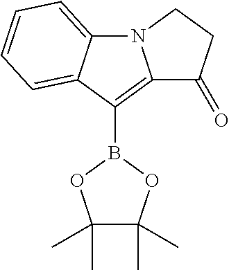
C12=C(B3OC(C)(C)C(C)(C)O3)C3=CC=CC=C3N1CCC2=O
